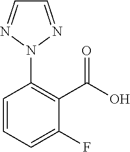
C1=NN(C2=C(C(=O)O)C(F)=CC=C2)N=C1
